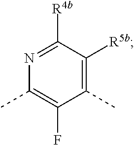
C1(C)=C(F)C(C)=C([R5b])C([R4b])=N1
